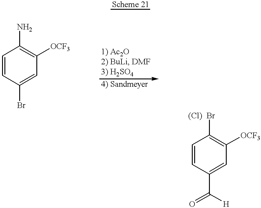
C1=CC(Br)=CC([OCF3])=C1N.C1=CC(C(=O)[H])=CC([OCF3])=C1Br.[(Cl)]
